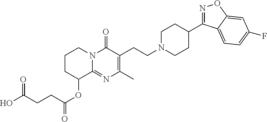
C1CC(OC(CCC(O)=O)=O)C2=NC(C)=C(CCN3CCC(C4=NOC5=CC(F)=CC=C45)CC3)C(=O)N2C1
